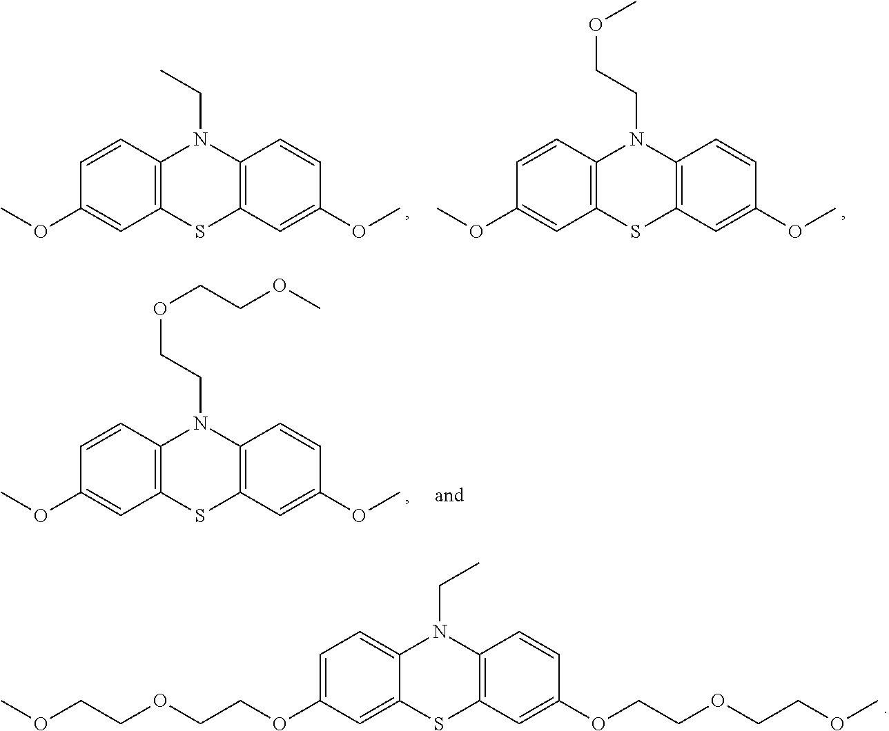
C12=C(C=CC(OC)=C1)N(CCOC)C1=C(S2)C=C(OC)C=C1.C12=C(C=CC(OC)=C1)N(CC)C1=C(S2)C=C(OC)C=C1.C12=C(C=CC(OC)=C1)N(CCOCCOC)C1=C(S2)C=C(OC)C=C1.C12=CC(OCCOCCOC)=CC=C1N(CC)C1=C(S2)C=C(OCCOCCOC)C=C1
